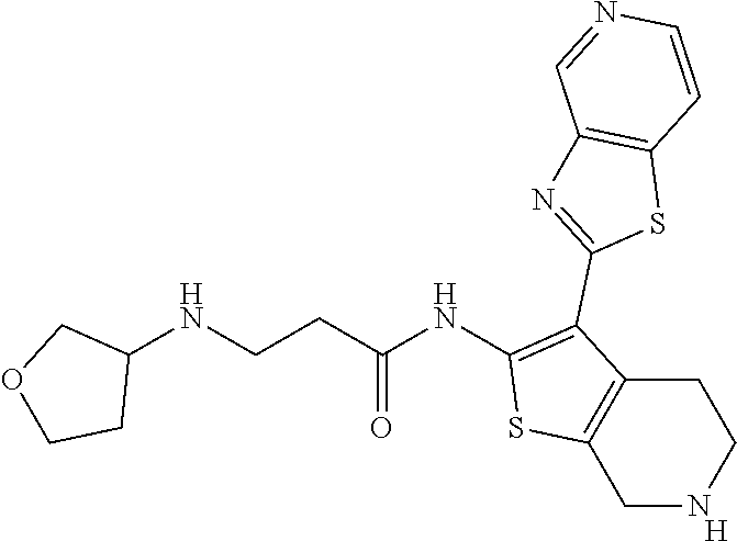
C1NCCC2=C1SC(NC(CCNC1COCC1)=O)=C2C1=NC2=C(S1)C=CN=C2.[H]
